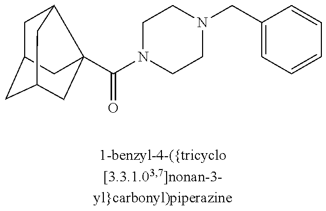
C1C2CC3CC(C(N4CCN(CC5=CC=CC=C5)CC4)=O)(C1C3)C2
